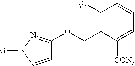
C1([F3C])=C(COC2=NN([G])C=C2)C([CON3])=CC=C1
